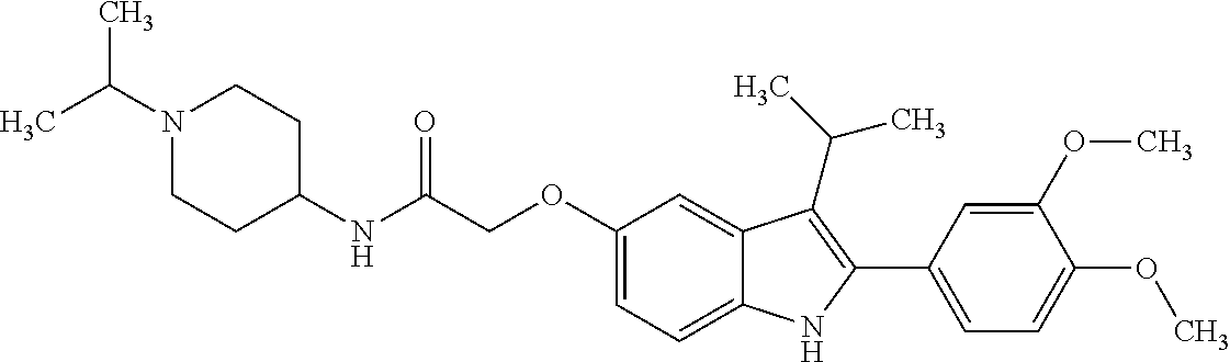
C(C(NC1CCN(C(C)C)CC1)=O)OC1=CC=C2C(=C1)C(C(C)C)=C(C1=CC=C(OC)C(OC)=C1)N2
